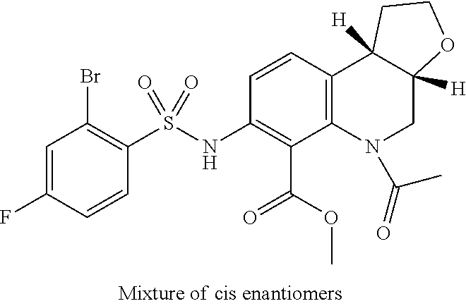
C1=C(F)C=CC(S(NC2=C(C(OC)=O)C3=C(C=C2)C2([H])C([H])(CN3C(=O)C)OCC2)(=O)=O)=C1Br
